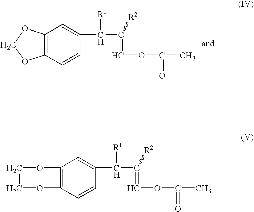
C12=C(C=CC(C([R1])C(=COC(=O)C)[R2])=C1)OCO2.C12=C(C=CC(C([R1])C(=COC(=O)C)[R2])=C1)OCCO2
